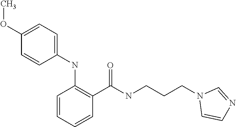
C1(OC)=CC=C(NC2=C(C(NCCCN3C=CN=C3)=O)C=CC=C2)C=C1
